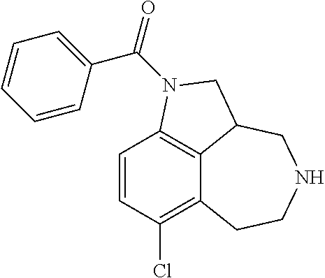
C12=C(Cl)C=CC3=C1C(CNCC2)CN3C(=O)C1=CC=CC=C1
